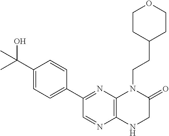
C1(C2=NC3=C(N=C2)NCC(=O)N3CCC2CCOCC2)=CC=C(C(O)(C)C)C=C1
